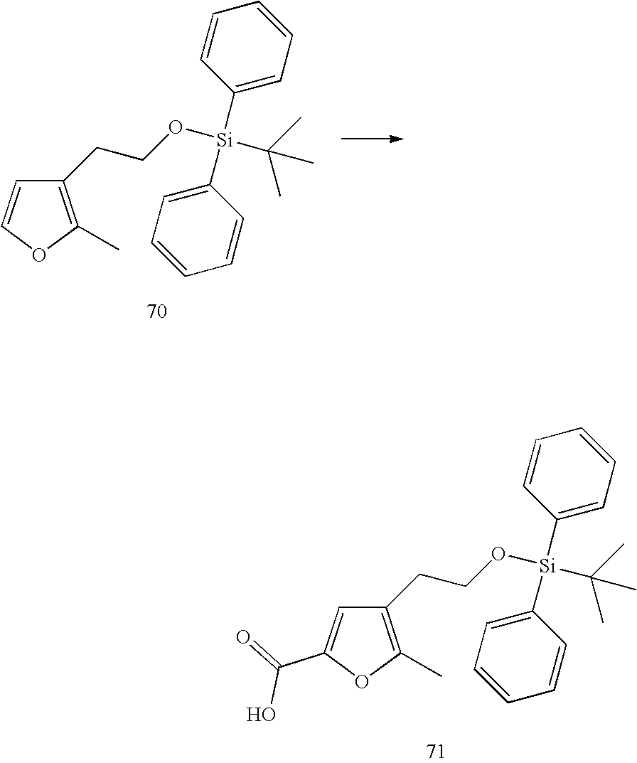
C1(CCO[Si](C2=CC=CC=C2)(C2=CC=CC=C2)C(C)(C)C)=C(C)OC=C1.C1(CCO[Si](C2=CC=CC=C2)(C2=CC=CC=C2)C(C)(C)C)=C(C)OC(C(=O)O)=C1
